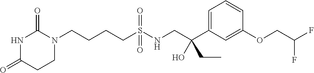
C(CCS(NCC(C1=CC=CC(OCC(F)F)=C1)(CC)O)(=O)=O)CN1C(=O)NC(=O)CC1
